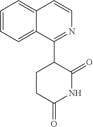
C1=CC=C2C(=C1)C=CN=C2C1CCC(=O)NC1=O
